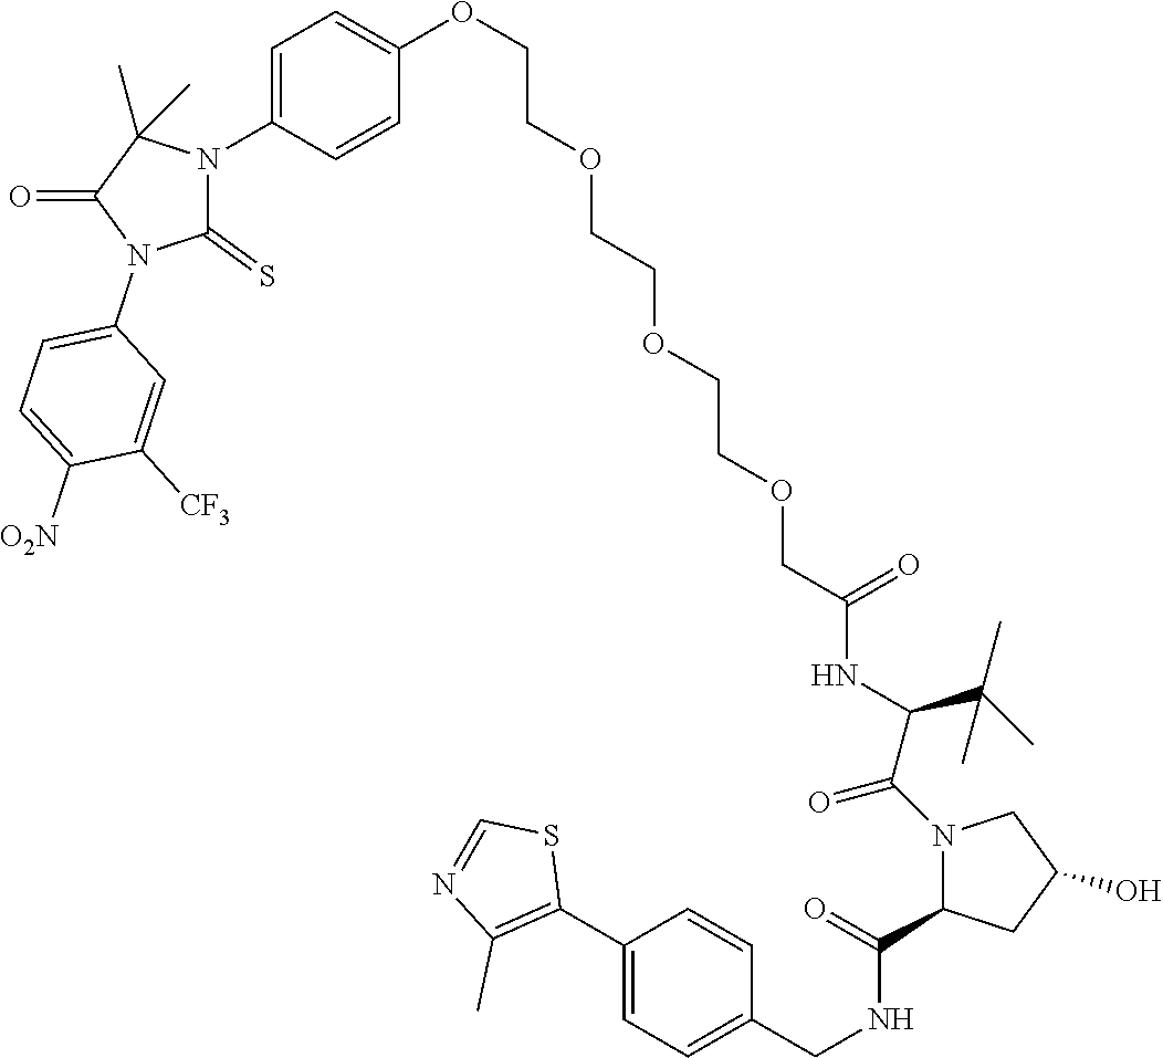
C1=C(N2C(=S)N(C3=CC=C([O2N])C([CF3])=C3)C(=O)C2(C)C)C=CC(OCCOCCOCCOCC(NC(C(C)(C)C)C(N2C(C(=O)NCC3=CC=C(C4=C(C)N=CS4)C=C3)CC(O)C2)=O)=O)=C1
